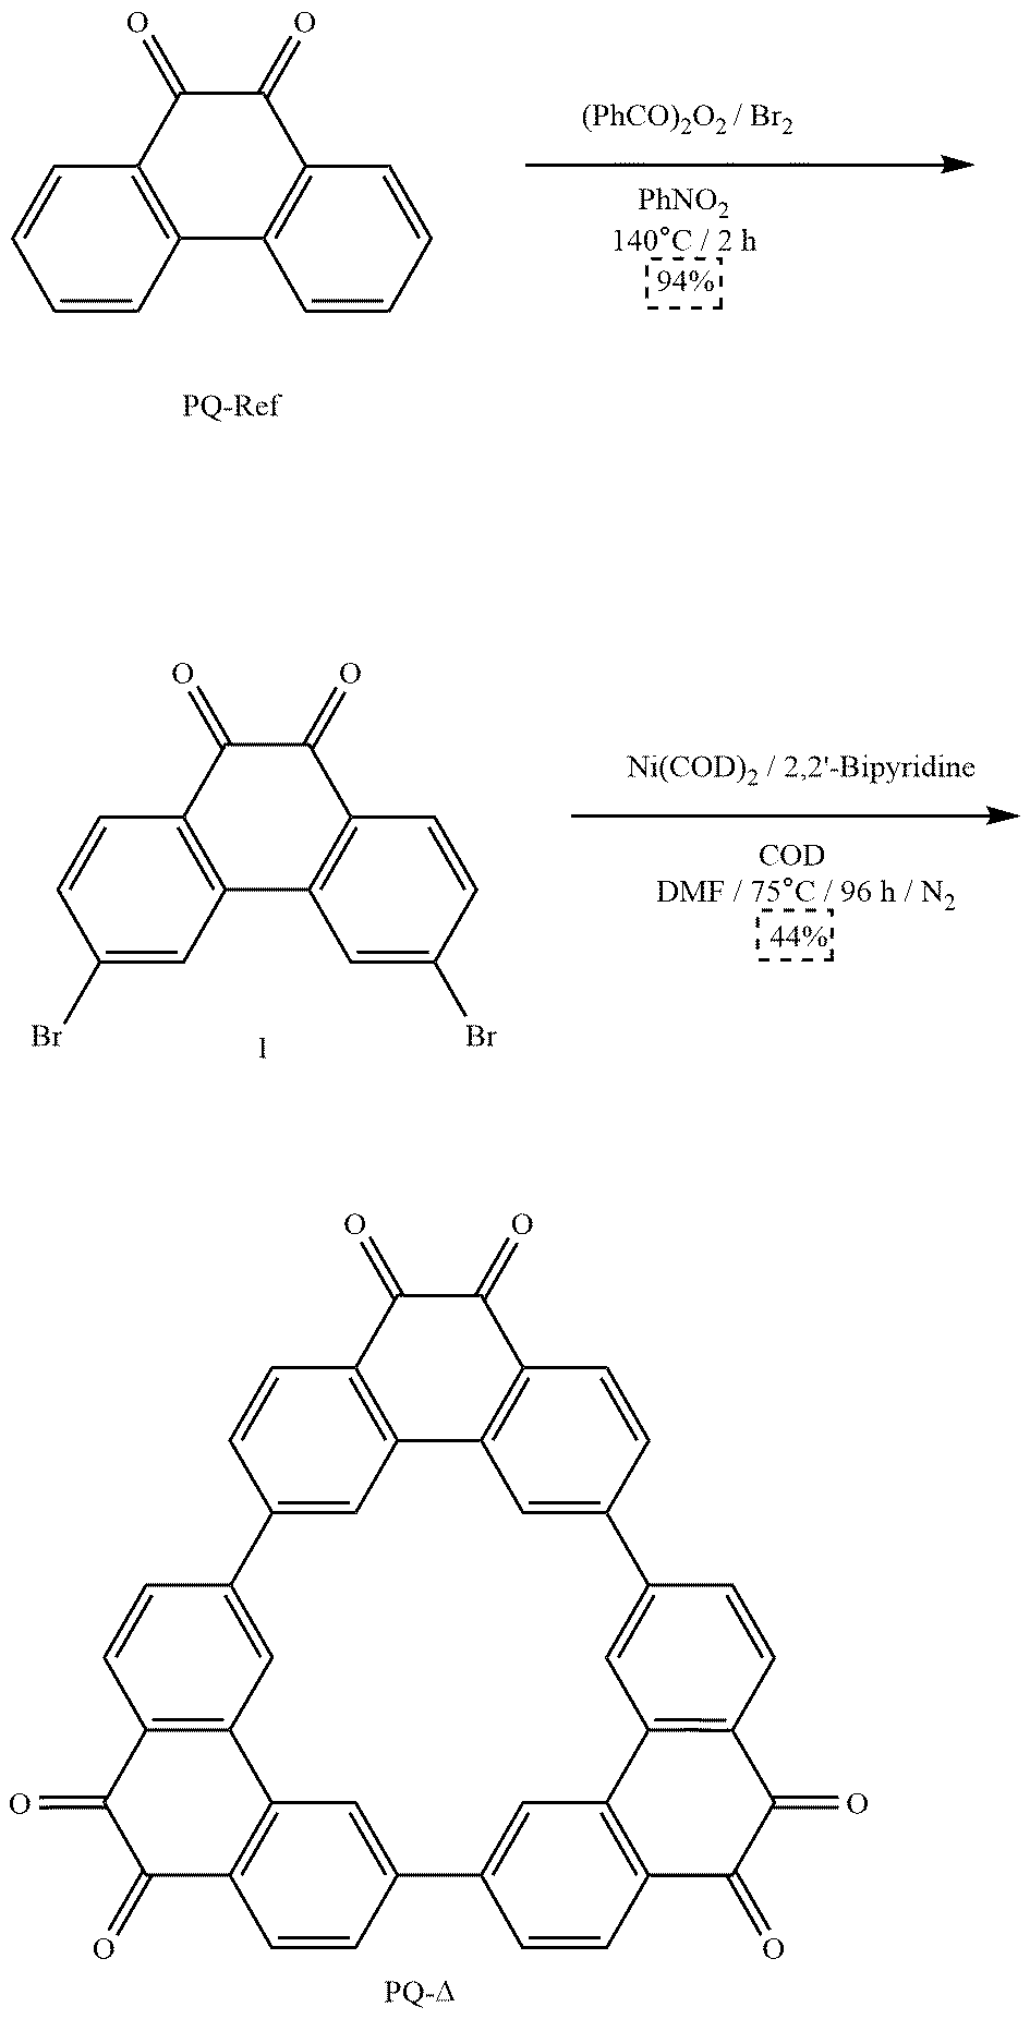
C1(=O)C(=O)C2=C(C3=C1C=CC=C3)C=CC=C2.[PhNO2].C1(=O)C(=O)C2=C(C3=C1C=CC(Br)=C3)C=C(Br)C=C2.C12=CC3=C(C(=O)C(=O)C4=C3C=C(C3=CC5=C(C(=O)C(=O)C6=C5C=C(C5=CC7=C(C(=O)C(=O)C8=C7C=C1C=C8)C=C5)C=C6)C=C3)C=C4)C=C2.[COD]
